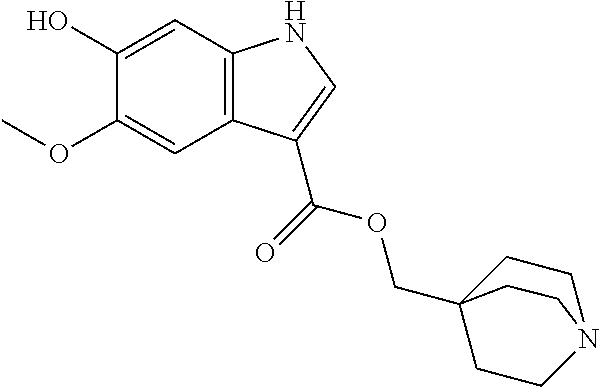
C1(O)=CC2=C(C=C1OC)C(C(=O)OCC13CCN(CC1)CC3)=CN2
